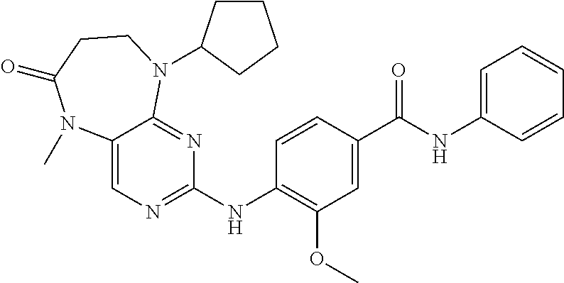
N(C1=NC=C2C(=N1)N(C1CCCC1)CCC(=O)N2C)C1=C(OC)C=C(C(NC2=CC=CC=C2)=O)C=C1
